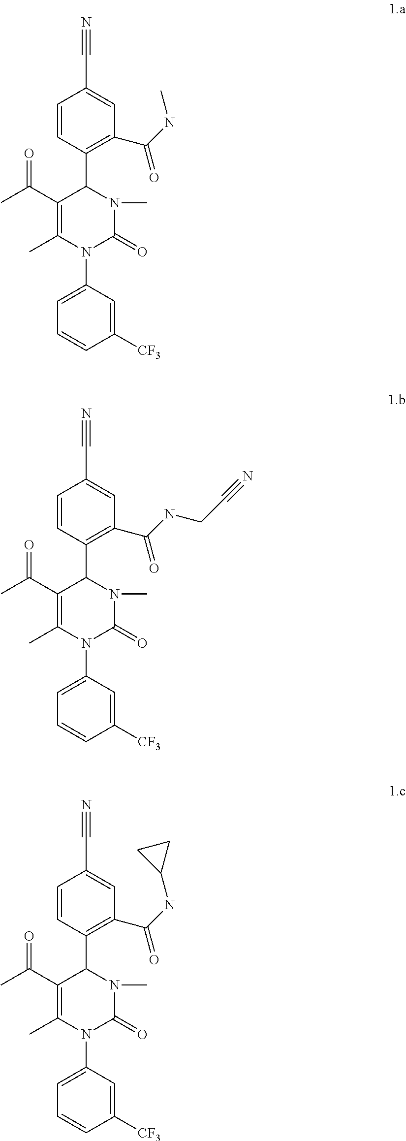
C1(C(C)=O)=C(C)N(C2=CC=CC([CF3])=C2)C(=O)N(C)C1C1=C(C(NC)=O)C=C(C#N)C=C1.C1(C(C)=O)=C(C)N(C2=CC=CC([CF3])=C2)C(=O)N(C)C1C1=C(C(NCC#N)=O)C=C(C#N)C=C1.C1(C(C)=O)=C(C)N(C2=CC=CC([CF3])=C2)C(=O)N(C)C1C1=C(C(NC2CC2)=O)C=C(C#N)C=C1
